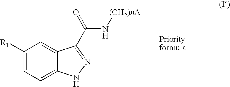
C1([R1])=CC=C2C(=C1)C(C(=O)N[(CH2)nA])=NN2
